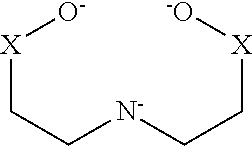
[X](CC[N-]CC[X][-O])[O-]
